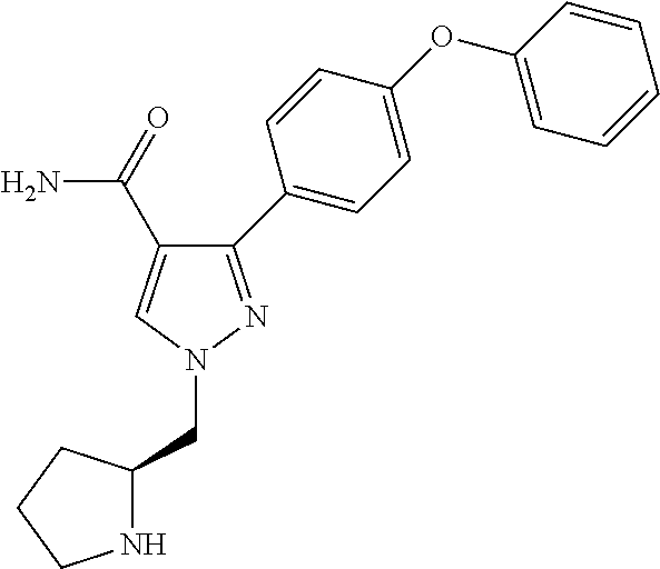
C(N1N=C(C2=CC=C(OC3=CC=CC=C3)C=C2)C(C(N)=O)=C1)C1NCCC1
